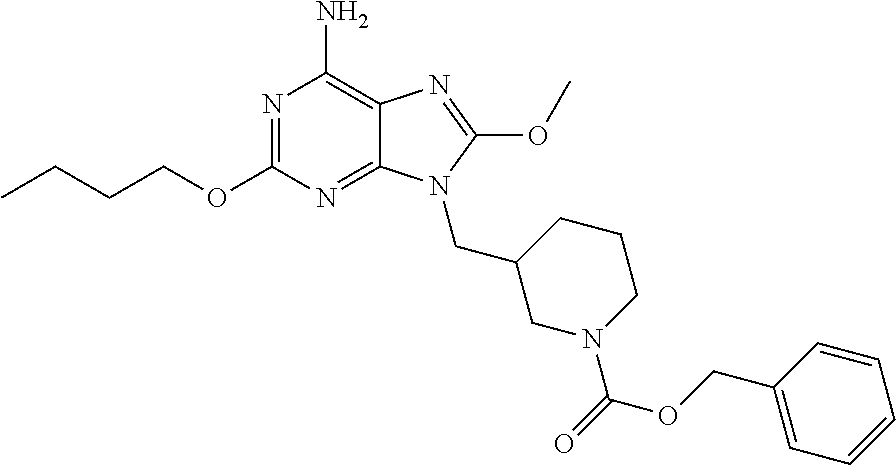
N1=C(OCCCC)N=C2C(=C1N)N=C(OC)N2CC1CN(C(OCC2=CC=CC=C2)=O)CCC1
